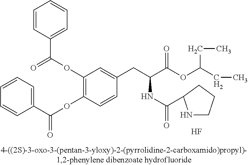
C1(C(OC2=C(OC(C3=CC=CC=C3)=O)C=C(CC(C(OC(CC)CC)=O)NC(=O)C3NCCC3)C=C2)=O)=CC=CC=C1.F
